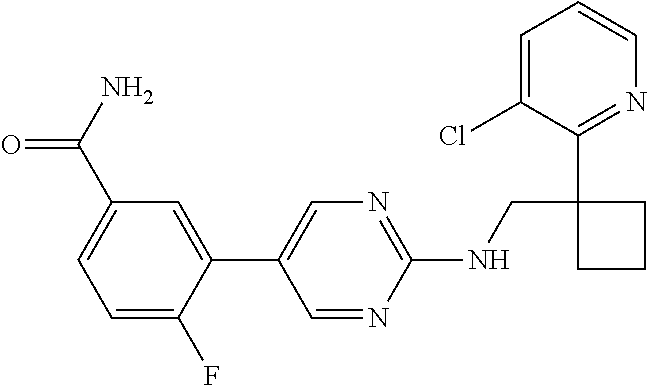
C1(C2=CC(C(=O)N)=CC=C2F)=CN=C(NCC2(C3=NC=CC=C3Cl)CCC2)N=C1
